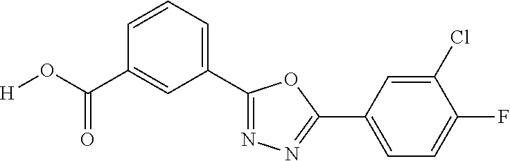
[H]OC(C1=CC(C2=NN=C(C3=CC=C(F)C(Cl)=C3)O2)=CC=C1)=O
